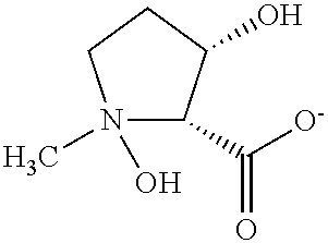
N1(C)(O)C(C([O-])=O)C(O)CC1
